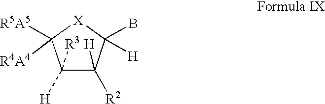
C1([R3])([H])C([R2])([H])C(B)([H])[X]C1([R5A5])[R4A4]
